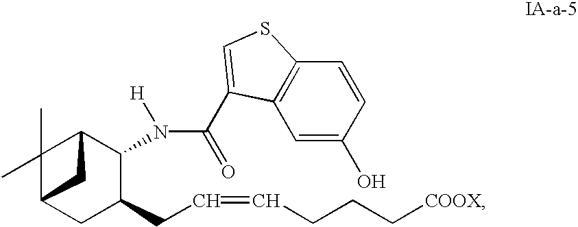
C1(C)(C)C2CC(CC=CCCC[COOX])C(N(C(C3=CSC4=C3C=C(O)C=C4)=O)[H])C1C2
